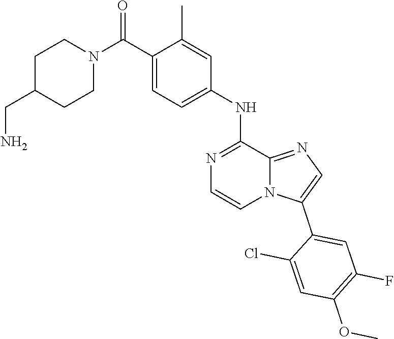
C1(C(N2CCC(CN)CC2)=O)=CC=C(NC2=NC=CN3C2=NC=C3C2=CC(F)=C(OC)C=C2Cl)C=C1C
